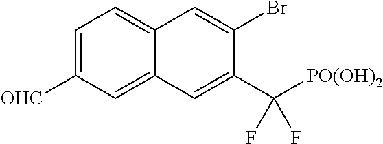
C1=C([OHC])C=C2C(=C1)C=C(Br)C(C([PO(OH)2])(F)F)=C2
